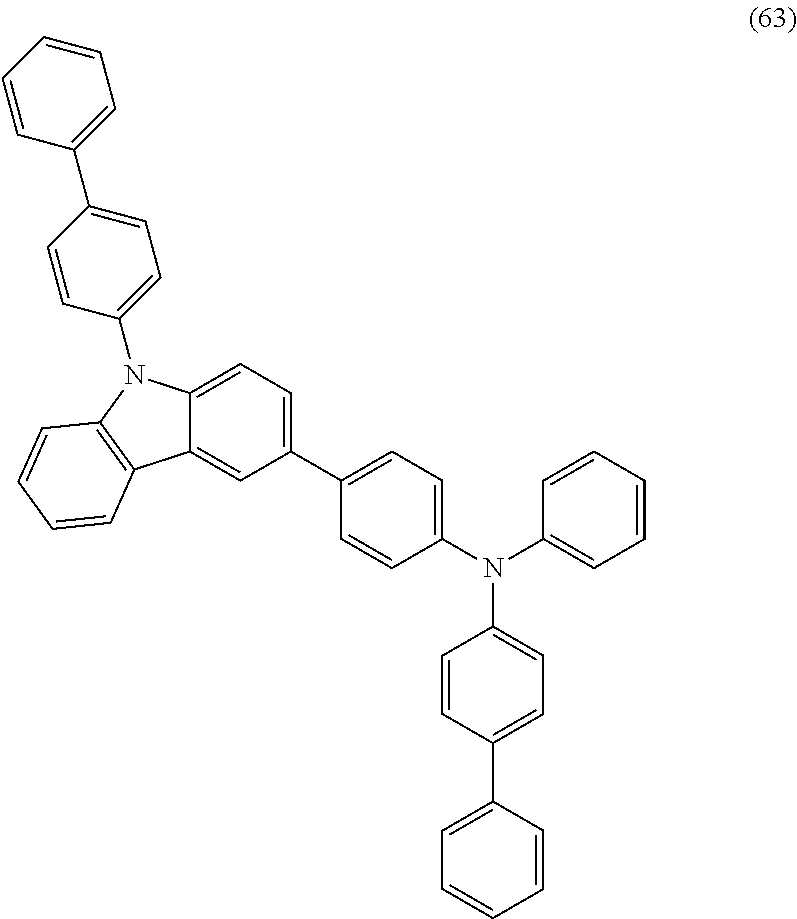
C1=C(C2=CC=C(N(C3=CC=CC=C3)C3=CC=C(C4=CC=CC=C4)C=C3)C=C2)C=C2C(=C1)N(C1=CC=C(C3=CC=CC=C3)C=C1)C1=C2C=CC=C1
